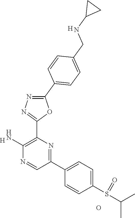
[H].C1(N)=C(C2=NN=C(C3=CC=C(CNC4CC4)C=C3)O2)N=C(C2=CC=C(S(C(C)C)=O)C=C2)C=N1.O.[H]
